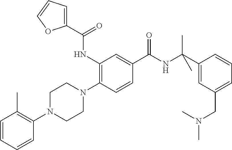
C1=CC=CC(N2CCN(C3=C(NC(C4=CC=CO4)=O)C=C(C(NC(C4=CC(CN(C)C)=CC=C4)(C)C)=O)C=C3)CC2)=C1C
